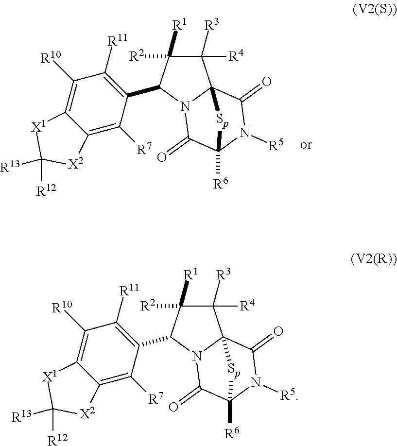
C1([R3])([R4])C([R2])([R1])C(C2=C([R11])C([R10])=C3C(=C2[R7])[X2]C([R12])([R13])[X1]3)N2C13C(=O)N([R5])C([R6])(C2=O)[Sp]3.C1([R3])([R4])C([R2])([R1])C(C2=C([R11])C([R10])=C3C(=C2[R7])[X2]C([R12])([R13])[X1]3)N2C(=O)C3([R6])N([R5])C(=O)C12[Sp]3
